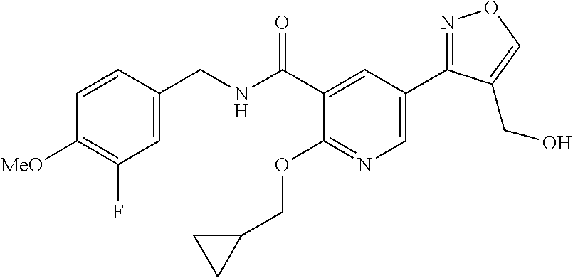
C1=C(CNC(C2=CC(C3=NOC=C3CO)=CN=C2OCC2CC2)=O)C=CC([MeO])=C1F
